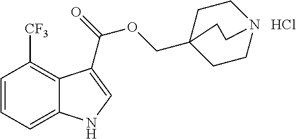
C1=CC=C2C(=C1[CF3])C(C(=O)OCC13CCN(CC1)CC3)=CN2.Cl
